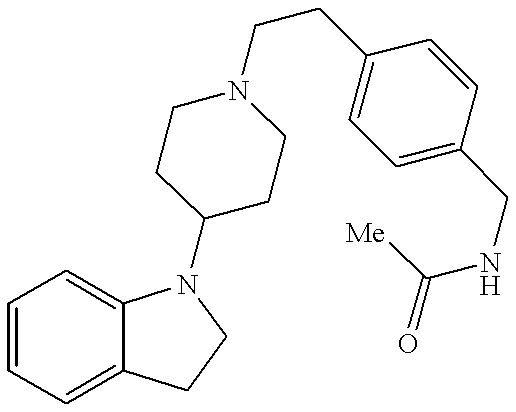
C1=CC=C2C(=C1)N(C1CCN(CCC3=CC=C(CNC([Me])=O)C=C3)CC1)CC2
